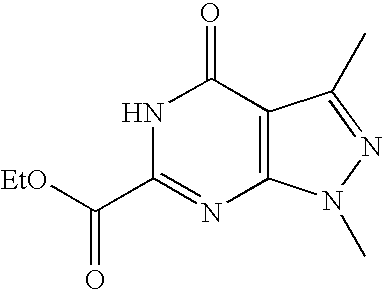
N1C(C([EtO])=O)=NC2=C(C1=O)C(C)=NN2C
